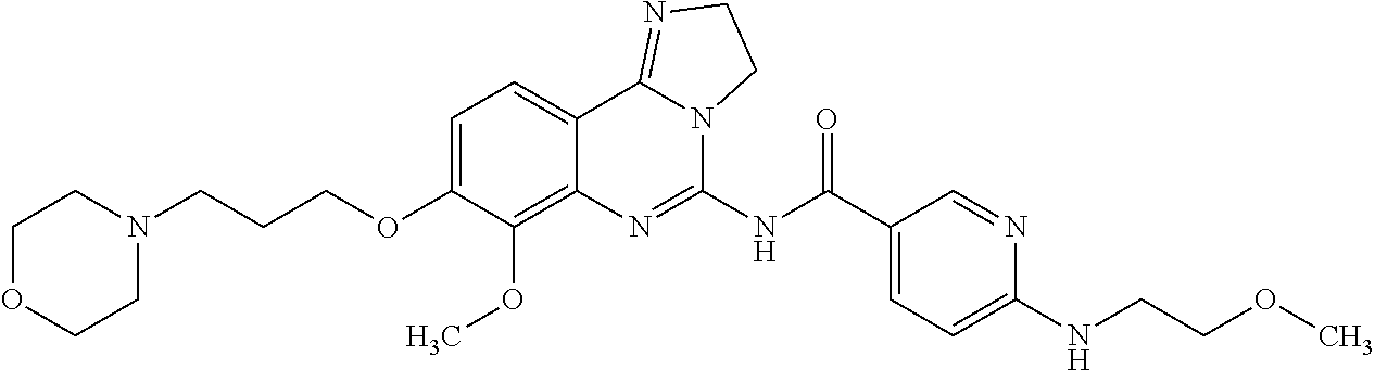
C1OCCN(CCCOC2=CC=C3C(=C2OC)N=C(NC(C2=CC=C(NCCOC)N=C2)=O)N2C3=NCC2)C1
